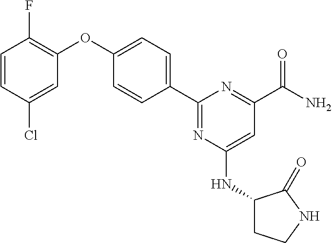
C1=CC(C2=NC(NC3CCNC3=O)=CC(C(N)=O)=N2)=CC=C1OC1=C(F)C=CC(Cl)=C1
